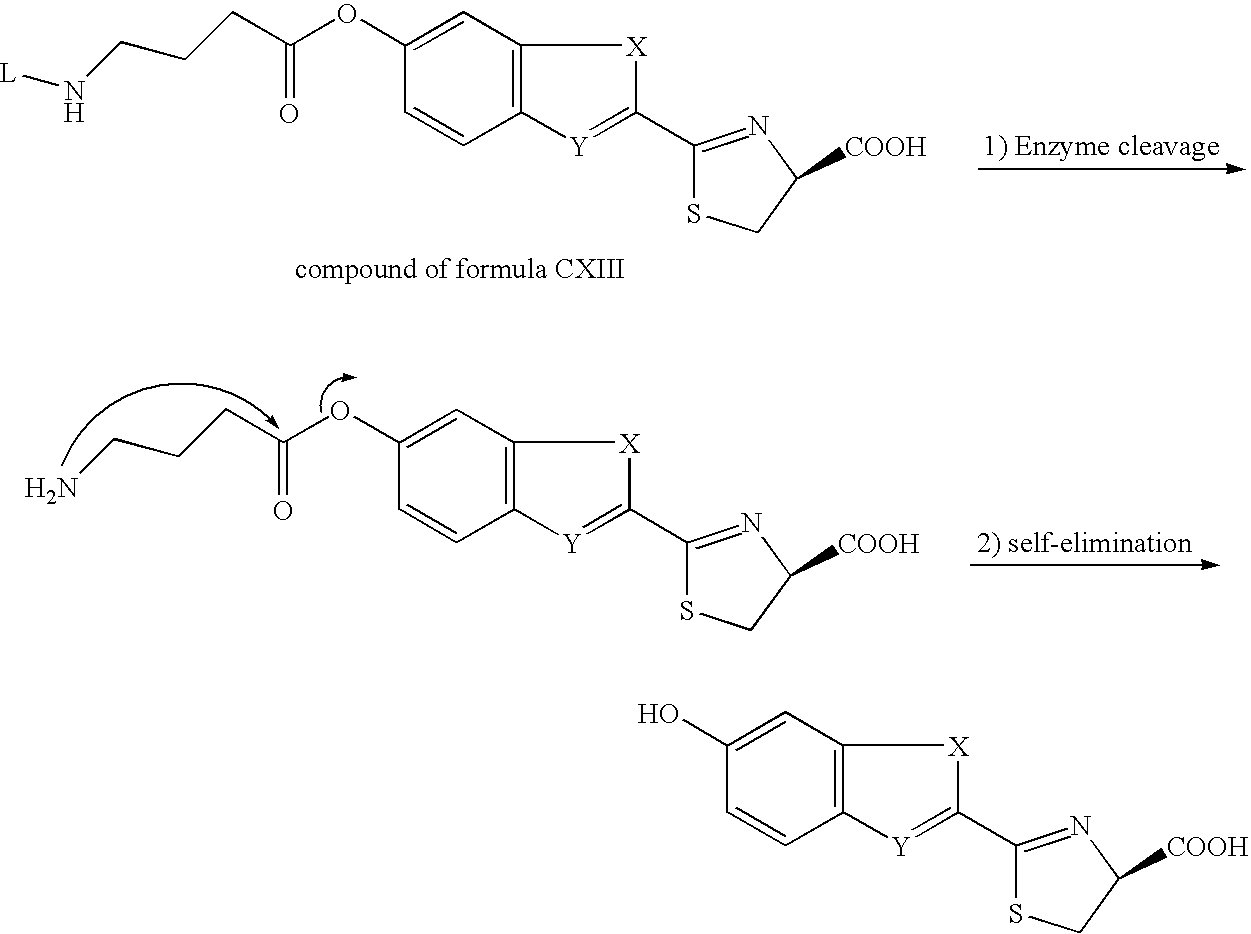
O(C(CCCN)=O)C1=CC2=C(C=C1)[Y]=C(C1=NC([COOH])CS1)[X]2.C1=C(OC(=O)CCCN[L])C=CC2=C1[X]C(C1=NC([COOH])CS1)=[Y]2.OC1=CC2=C(C=C1)[Y]=C(C1=NC([COOH])CS1)[X]2
